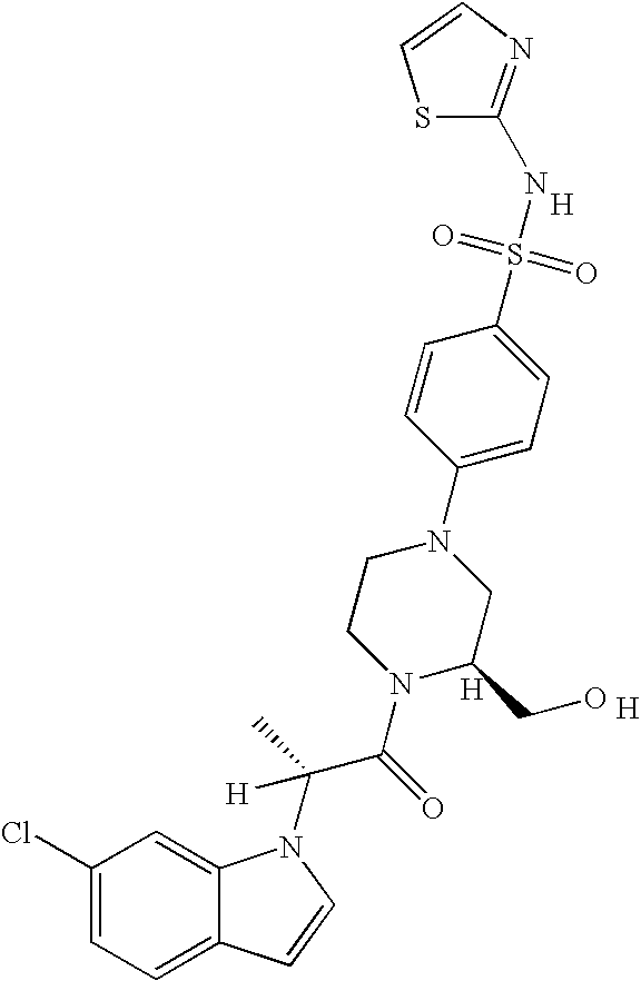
C1(Cl)=CC=C2C(=C1)N(C(C(N1C(CO)CN(C3=CC=C(S(=O)(=O)NC4=NC=CS4)C=C3)CC1)=O)(C)[H])C=C2.[H].[H].[H]
